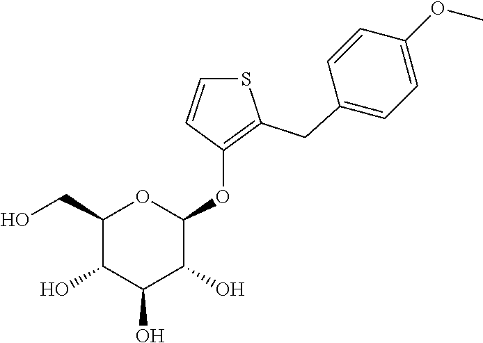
C1(CO)C(O)C(O)C(O)C(OC2=C(CC3=CC=C(OC)C=C3)SC=C2)O1
